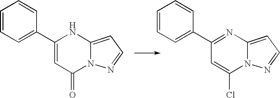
C1(C2=NC3=CC=NN3C(Cl)=C2)=CC=CC=C1.C1(C2=CC(=O)N3C(=CC=N3)N2)=CC=CC=C1
